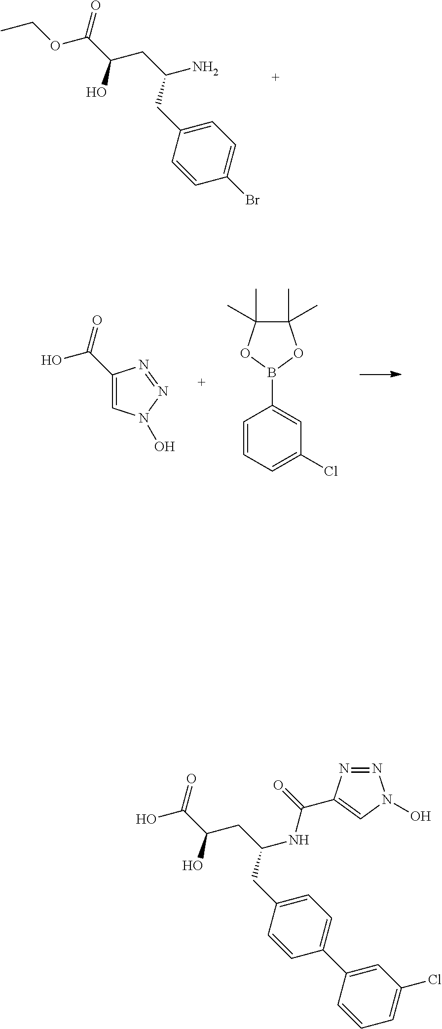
C1=CC(CC(CC(C(OCC)=O)O)N)=CC=C1Br.C1=CC=C(Cl)C=C1B1OC(C)(C)C(C)(C)O1.C1(C(O)=O)=CN(O)N=N1.C1=CC(CC(CC(C(O)=O)O)NC(=O)C2=CN(O)N=N2)=CC=C1C1=CC(Cl)=CC=C1
